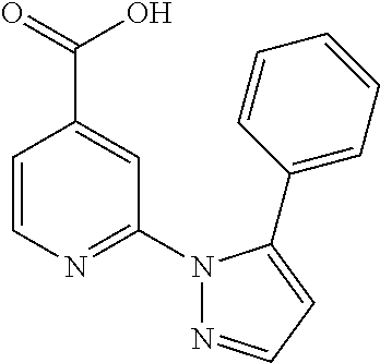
C1=CN=C(N2N=CC=C2C2=CC=CC=C2)C=C1C(=O)O
